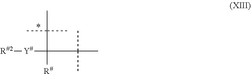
[R#2][Y#]C([R#])(C(C)(C)C)C(C)(C)C
